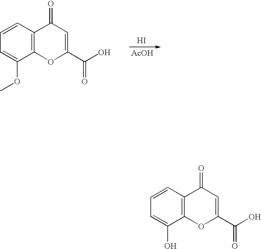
C1=CC=C(OC)C2=C1C(=O)C=C(C(=O)O)O2.[AcOH].I.C1=CC=C(O)C2=C1C(=O)C=C(C(=O)O)O2
